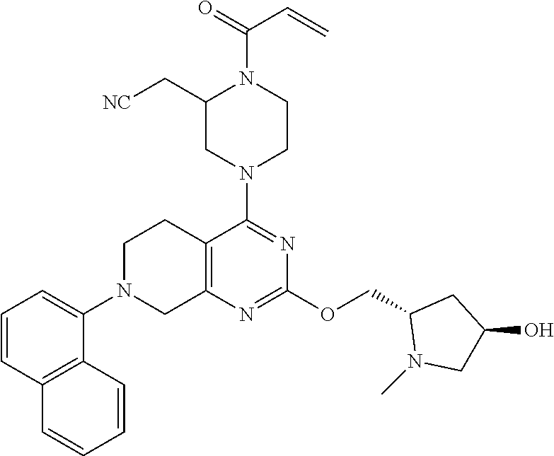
C1N(C2=CC=CC3=C2C=CC=C3)CC2=C(C1)C(N1CCN(C(=O)C=C)C(C[NC])C1)=NC(OCC1N(C)CC(O)C1)=N2
